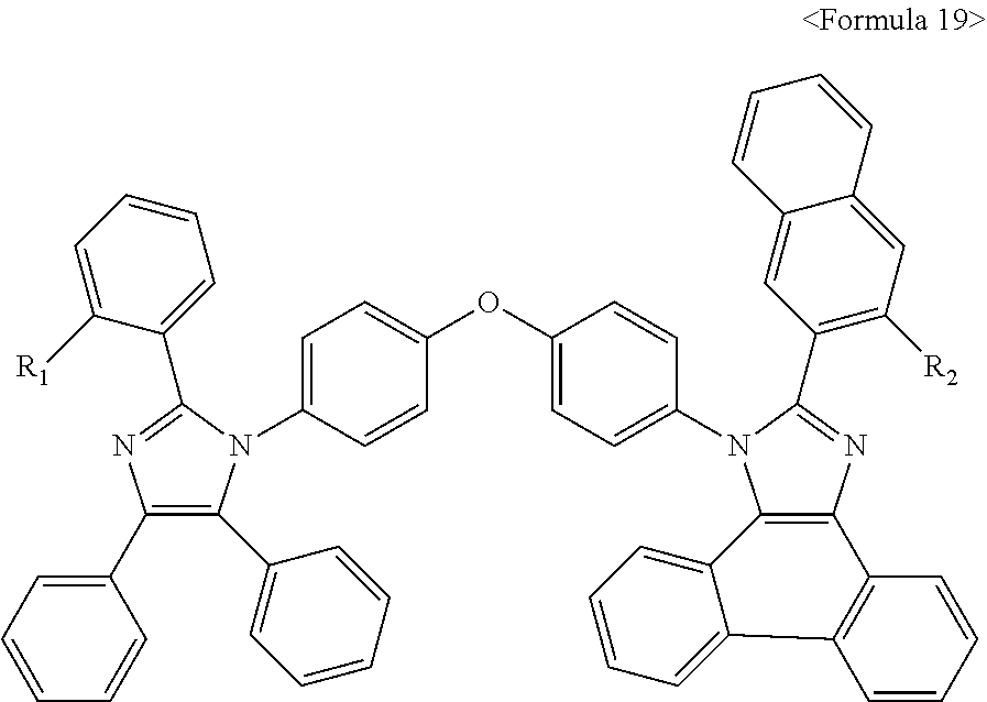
C1(C2=CC=CC=C2)=C(C2=CC=CC=C2)N(C2=CC=C(OC3=CC=C(N4C5=C(N=C4C4=C([R2])C=C6C(=C4)C=CC=C6)C4=C(C=CC=C4)C4=CC=CC=C54)C=C3)C=C2)C(C2=CC=CC=C2[R1])=N1
